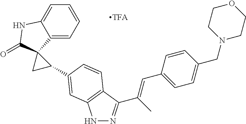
C12=CC=CC=C1NC(=O)C21CC1C1=CC2=C(C(C(C)=CC3=CC=C(CN4CCOCC4)C=C3)=NN2)C=C1
